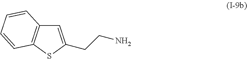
C1=C(CCN)SC2=C1C=CC=C2
